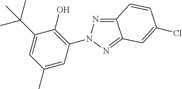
C1(C)=CC(N2N=C3C(=N2)C=C(Cl)C=C3)=C(O)C(C(C)(C)C)=C1
